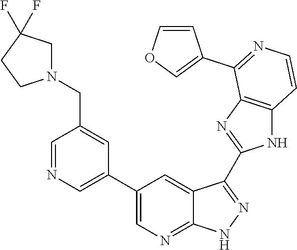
C1=NC=C(C2=CN=C3C(=C2)C(C2=NC4=C(N2)C=CN=C4C2=COC=C2)=NN3)C=C1CN1CC(F)(F)CC1
